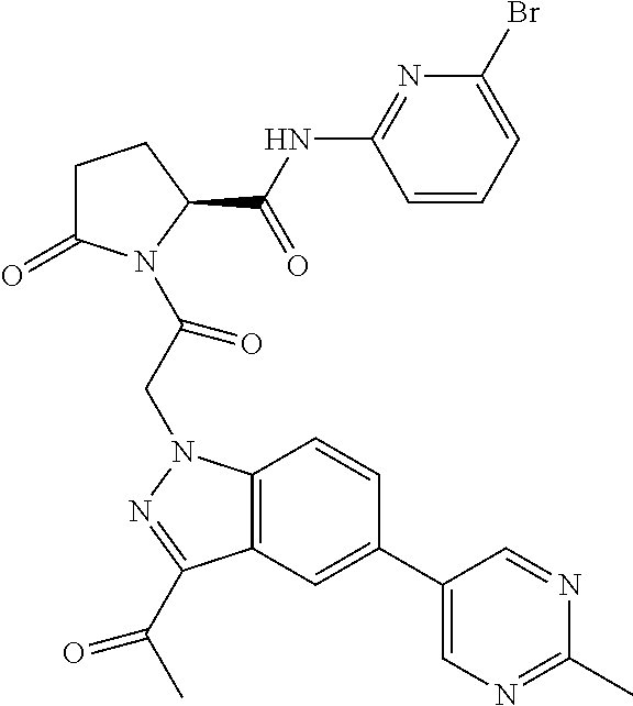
C1C(=O)N(C(CN2C3=C(C(C(C)=O)=N2)C=C(C2=CN=C(C)N=C2)C=C3)=O)C(C(NC2=NC(Br)=CC=C2)=O)C1
